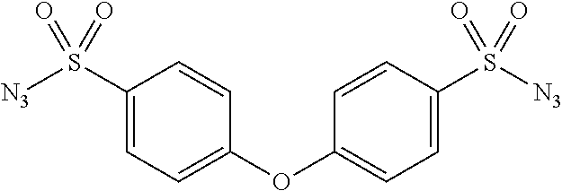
C1(S([N3])(=O)=O)=CC=C(OC2=CC=C(S([N3])(=O)=O)C=C2)C=C1
